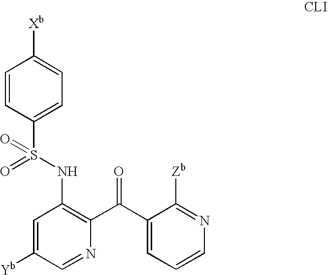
C1=C([Yb])C=NC(C(C2=CC=CN=C2[Zb])=O)=C1NS(C1=CC=C([Xb])C=C1)(=O)=O
